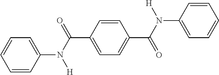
C1=CC=CC(N(C(C2=CC=C(C(N(C3=CC=CC=C3)[H])=O)C=C2)=O)[H])=C1
